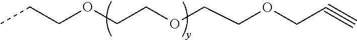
O(CCOCCOCCC)CC#C
